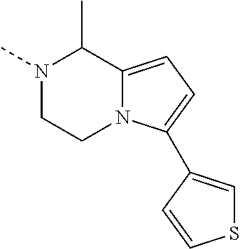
N1(C)CCN2C(=CC=C2C2=CSC=C2)C1C
